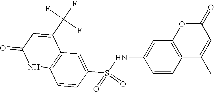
C12=C(C=C(S(=O)(=O)NC3=CC4=C(C=C3)C(C)=CC(=O)O4)C=C1)C(C(F)(F)F)=CC(=O)N2
